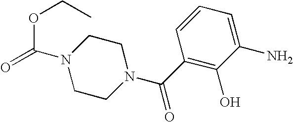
O=C(OCC)N1CCN(C(C2=C(O)C(N)=CC=C2)=O)CC1
